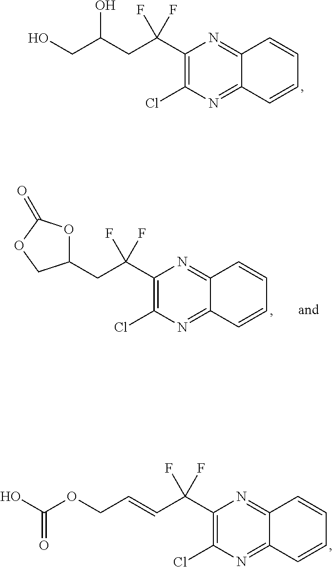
C1(C(CC(CO)O)(F)F)=C(Cl)N=C2C(=N1)C=CC=C2.C1(C(CC2OC(=O)OC2)(F)F)=C(Cl)N=C2C(=N1)C=CC=C2.C1(C(C=CCOC(=O)O)(F)F)=C(Cl)N=C2C(=N1)C=CC=C2
